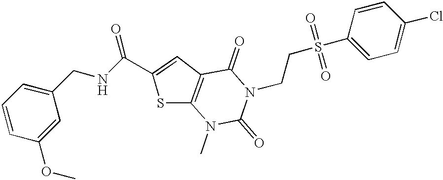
C1(OC)=CC(CNC(C2=CC3=C(N(C)C(=O)N(CCS(C4=CC=C(Cl)C=C4)(=O)=O)C3=O)S2)=O)=CC=C1
